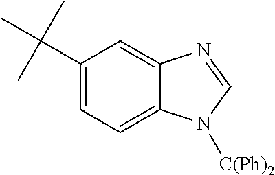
C1(C(C)(C)C)=CC=C2C(=C1)N=CN2[C(Ph)2]
